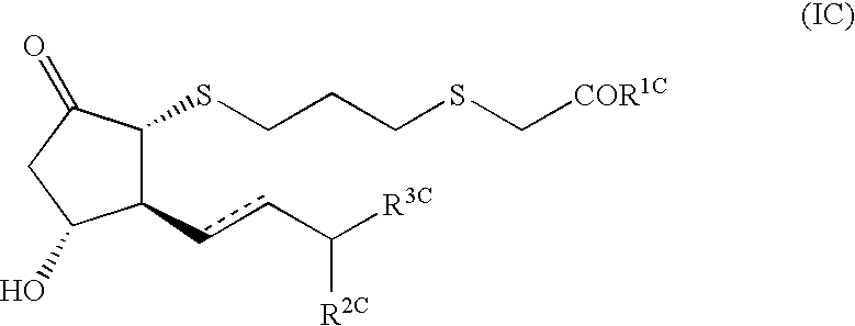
C1(ccC([R3C])[R2C])C(SCCCSC[COR1C])C(=O)CC1O
